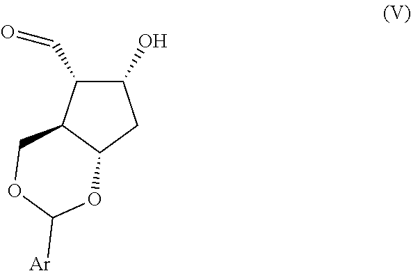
C1(O)C(C=O)C2C(C1)OC([Ar])OC2
